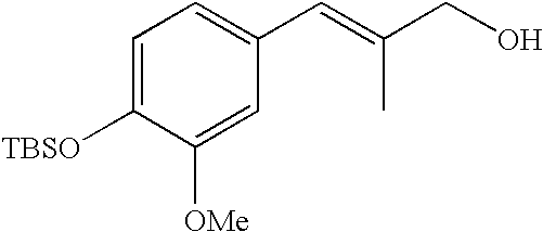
C1=C([TBSO])C([OMe])=CC(C=C(CO)C)=C1
